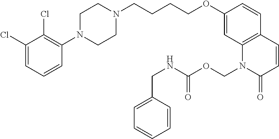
C1(Cl)=CC=CC(N2CCN(CCCCOC3=CC4=C(C=C3)C=CC(=O)N4COC(NCC3=CC=CC=C3)=O)CC2)=C1Cl
